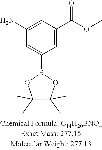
C1(N)=CC(C(OC)=O)=CC(B2OC(C)(C)C(C)(C)O2)=C1
